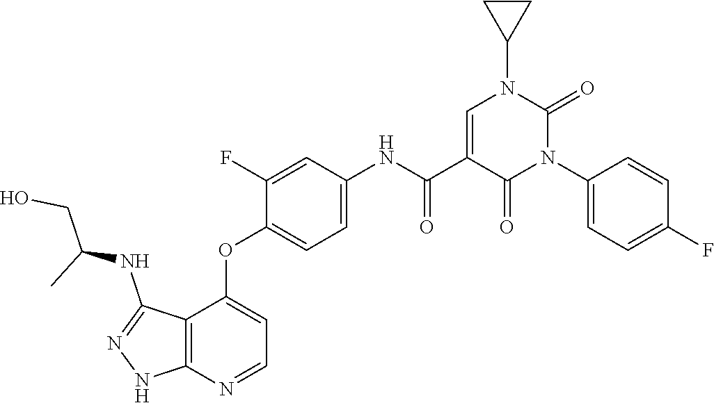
C1CC1N1C=C(C(NC2=CC=C(OC3=CC=NC4=C3C(NC(CO)C)=NN4)C(F)=C2)=O)C(=O)N(C2=CC=C(F)C=C2)C1=O
